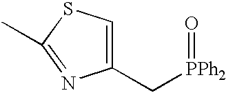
C([PPh2]=O)C1=CSC(C)=N1
